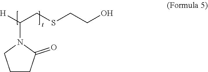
C(N1CCCC1=O)([H])CSCCO
